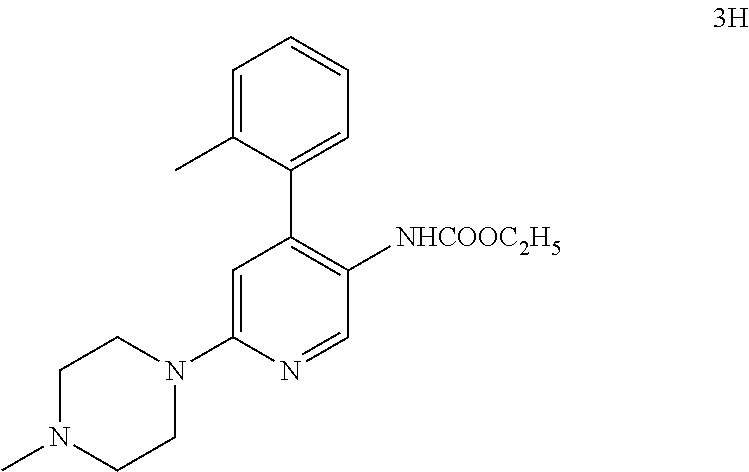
C1=C(N2CCN(C)CC2)N=CC([NHCOOC2H5])=C1C1=CC=CC=C1C
